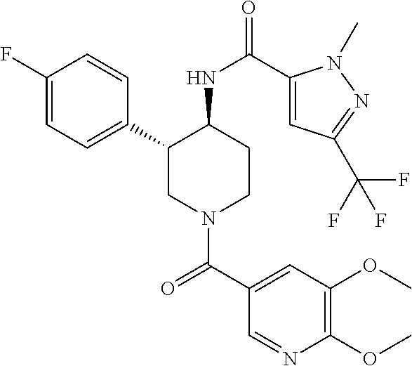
C1(F)=CC=C(C2CN(C(C3=CC(OC)=C(OC)N=C3)=O)CCC2NC(=O)C2=CC(C(F)(F)F)=NN2C)C=C1
